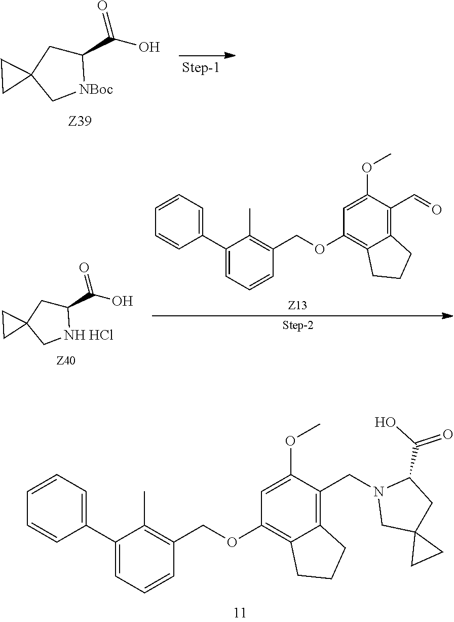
C1(C2=CC=CC(COC3=C4C(=C(CN5CC6(CC5C(=O)O)CC6)C(OC)=C3)CCC4)=C2C)=CC=CC=C1.C1(C(=O)O)CC2(C[NBoc]1)CC2.C1(C(=O)O)CC2(C[NH HCl]1)CC2.C1(C2=CC=CC(COC3=C4C(=C(C=O)C(OC)=C3)CCC4)=C2C)=CC=CC=C1
